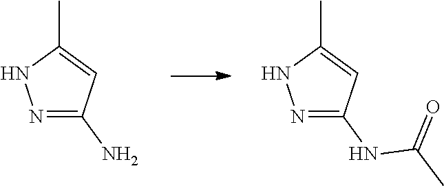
N1=C(N)C=C(C)N1.N1=C(NC(=O)C)C=C(C)N1
